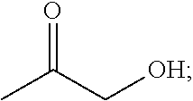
O=C(C[OH])C
